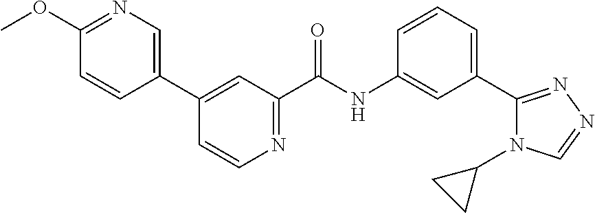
C1(C2=CC(C(NC3=CC(C4=NN=CN4C4CC4)=CC=C3)=O)=NC=C2)=CN=C(OC)C=C1
